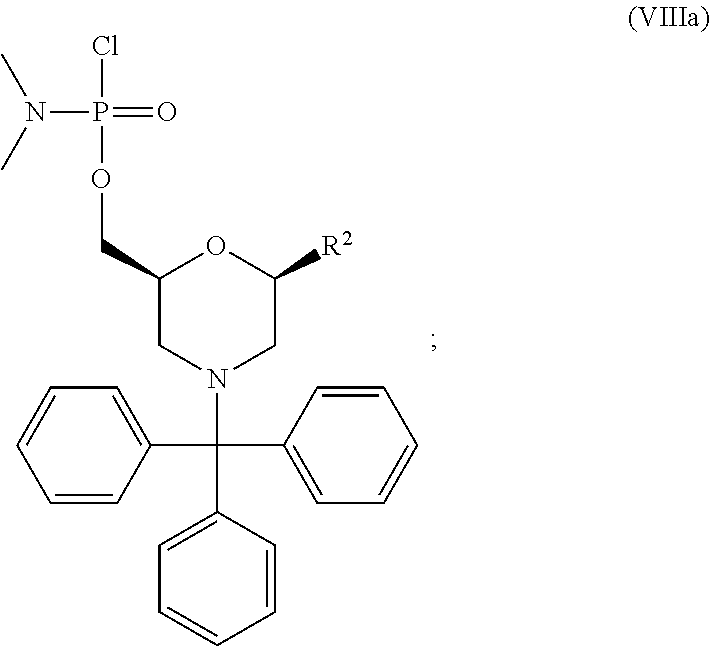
C1(COP(Cl)(=O)N(C)C)CN(C(C2=CC=CC=C2)(C2=CC=CC=C2)C2=CC=CC=C2)CC([R2])O1
